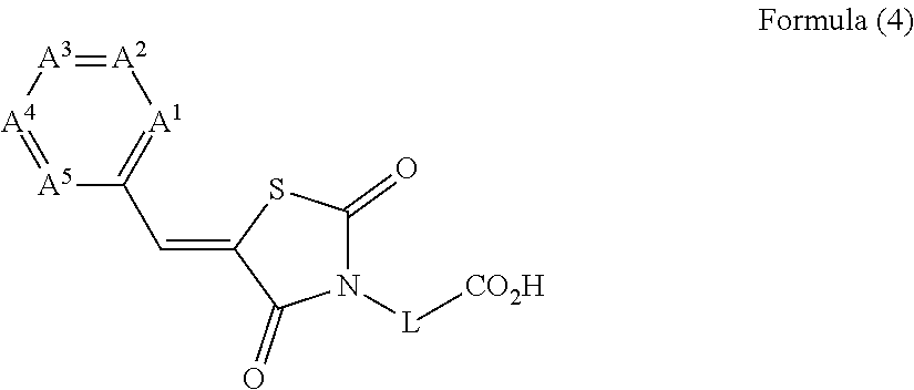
[A5]1=[A4][A3]=[A2][A1]=C1C=C1C(=O)N([L][CO2H])C(=O)S1
